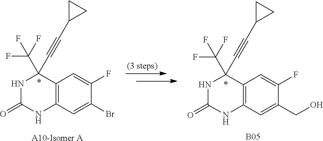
N1C(=O)NC2=C(C1(C#CC1CC1)C(F)(F)F)C=C(F)C(CO)=C2.[B05].N1C(=O)NC2=C(C1(C#CC1CC1)C(F)(F)F)C=C(F)C(Br)=C2.[A10-Isomer A]
